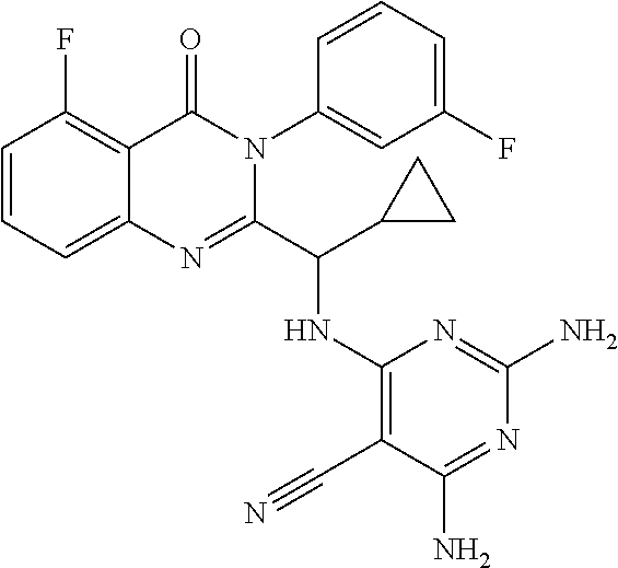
C1=CC=C2C(=C1F)C(=O)N(C1=CC(F)=CC=C1)C(C(NC1=C(C#N)C(N)=NC(N)=N1)C1CC1)=N2
